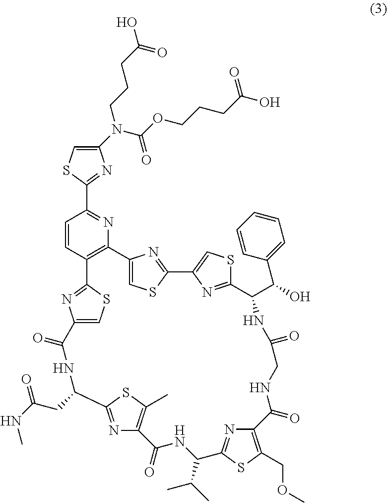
C12=CSC(=N1)C1=CSC(=N1)C(C(O)C1=CC=CC=C1)NC(=O)CNC(=O)C1=C(COC)SC(=N1)C(C(C)C)NC(=O)C1=C(C)SC(=N1)C(CC(NC)=O)NC(=O)C1=CSC(=N1)C1=C2N=C(C2=NC(N(C(OCCCC(O)=O)=O)CCCC(O)=O)=CS2)C=C1
